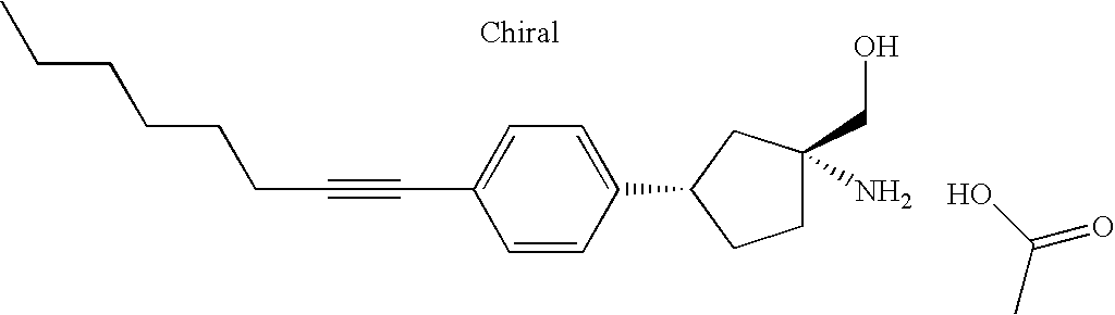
C(C1=CC=C(C2CCC(CO)(N)C2)C=C1)#CCCCCCC.OC(C)=O
